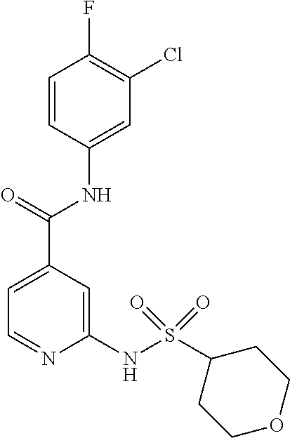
C1=C(C(=O)NC2=CC(Cl)=C(F)C=C2)C=C(NS(C2CCOCC2)(=O)=O)N=C1
